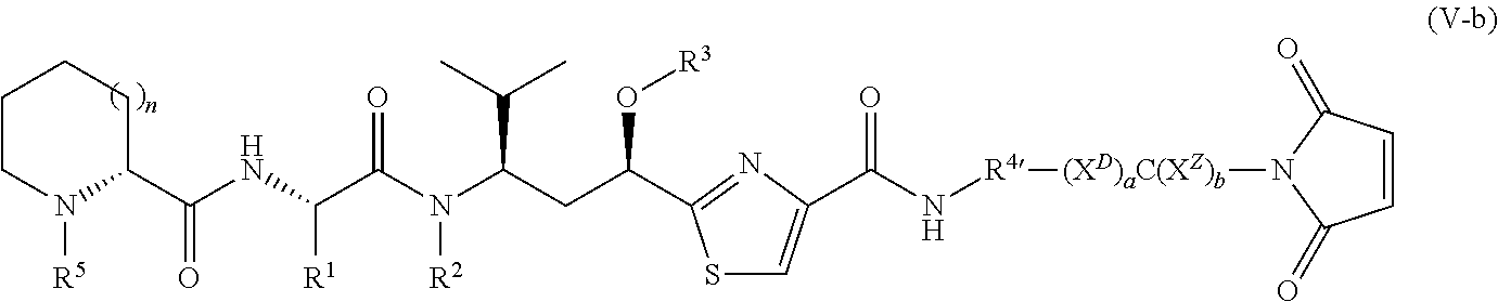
C1(C(NC(C(N(C(CC(C2=NC(C(N[R4][(XD)aC(XZ)b]N3C(=O)C=CC3=O)=O)=CS2)O[R3])C(C)C)[R2])=O)[R1])=O)CCCCN1[R5]
